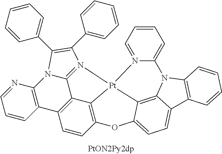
N12=CC=CC=C1N1C3=C4C(=CC=C3C3=C1C=CC=C3)OC1=C3C5=C(C=C1)C1=C(N6C(C7=CC=CC=C7)=C(C7=CC=CC=C7)N(=C56)[Pt]243)N=CC=C1
